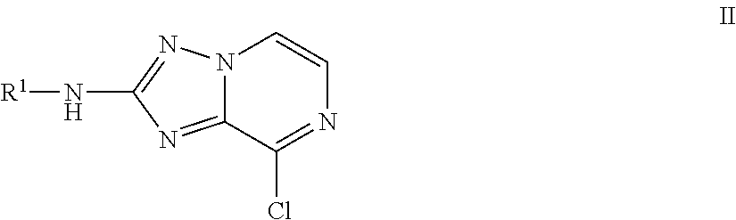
N12C(=NC(N[R1])=N1)C(Cl)=NC=C2
